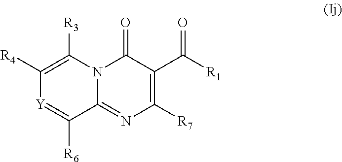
C1([R4])=C([R3])N2C(=NC([R7])=C(C([R1])=O)C2=O)C([R6])=[Y]1
